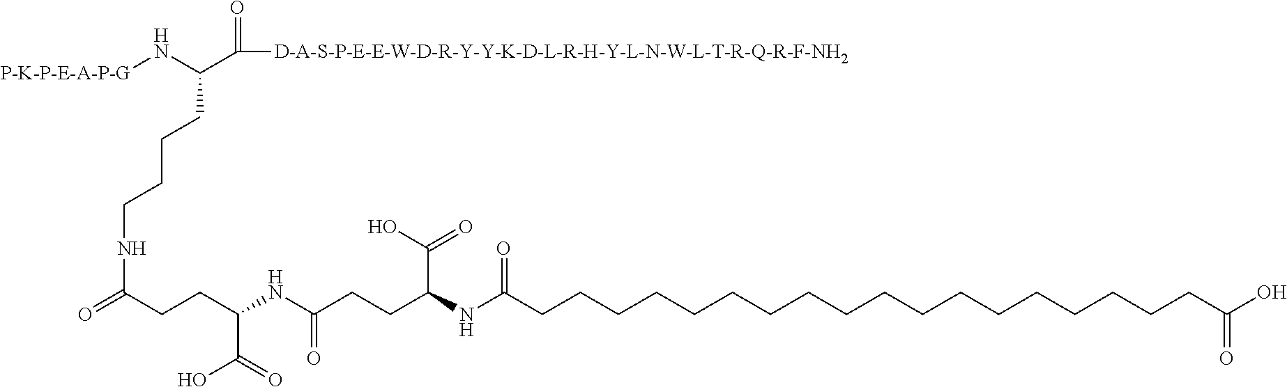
N([P-K-P-E-A-P-G])C(C([D-A-S-P-E-E-W-D-R-Y-Y-K-D-L-R-H-Y-L-N-W-L-T-R-Q-R-F-NH2])=O)CCCCNC(=O)CCC(NC(CCC(NC(CCCCCCCCCCCCCCCCCCC(O)=O)=O)C(O)=O)=O)C(=O)O
